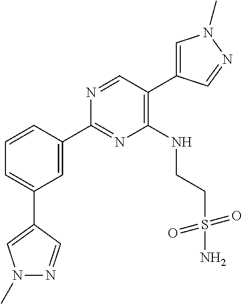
C1=CC(C2=NC(NCCS(N)(=O)=O)=C(C3=CN(C)N=C3)C=N2)=CC(C2=CN(C)N=C2)=C1
